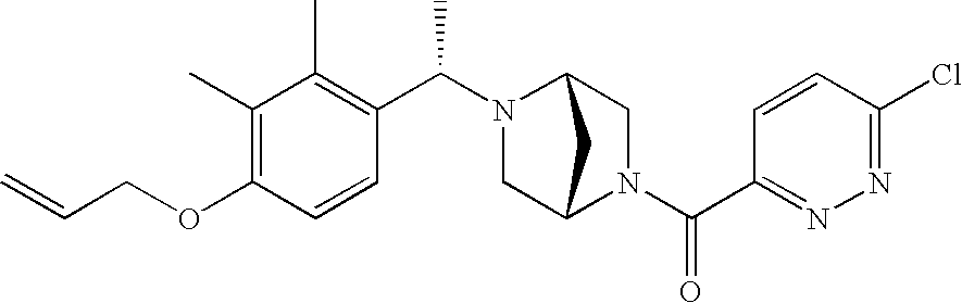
C(OC1=C(C)C(C)=C(C(N2C3CN(C(C4=NN=C(Cl)C=C4)=O)C(C2)C3)C)C=C1)C=C
